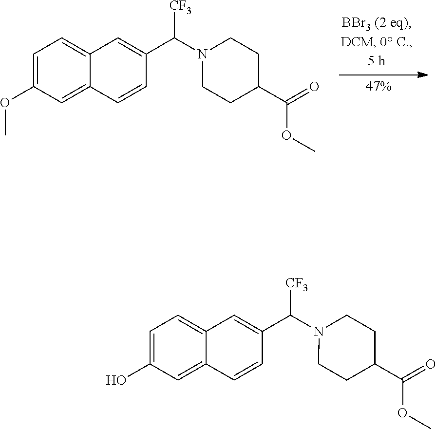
C1=C(OC)C=C2C(=C1)C=C(C(N1CCC(C(=O)OC)CC1)[CF3])C=C2.C1=C(O)C=C2C(=C1)C=C(C(N1CCC(C(=O)OC)CC1)[CF3])C=C2
